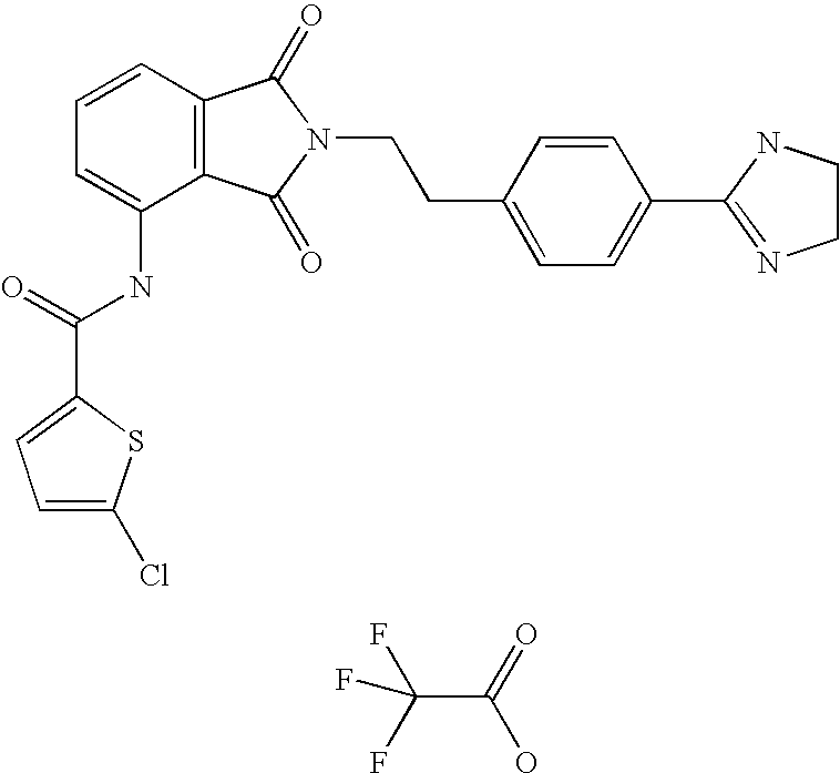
C1=CC=C(NC(=O)C2=CC=C(Cl)S2)C2=C1C(=O)N(CCC1=CC=C(C3=NCCN3)C=C1)C2=O.C(C(=O)O)(F)(F)F
